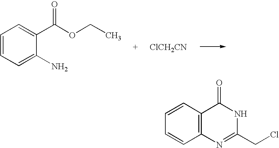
C1=CC=C(N)C(C(OCC)=O)=C1.[ClCH2CN].C1=CC=CC2=C1C(=O)NC(CCl)=N2
